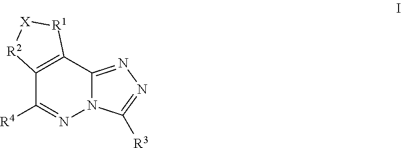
C12=C(C3=NN=C([R3])N3N=C1[R4])[R1][X][R2]2
